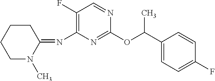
C1(F)=C(N=C2CCCCN2C)N=C(OC(C2=CC=C(F)C=C2)C)N=C1
